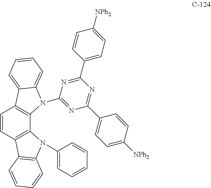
C1(C2=CC=C([NPh2])C=C2)=NC(C2=CC=C([NPh2])C=C2)=NC(N2C3=C(C=CC4=C3N(C3=CC=CC=C3)C3=C4C=CC=C3)C3=CC=CC=C23)=N1
